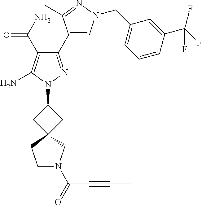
N1=C(C)C(C2=NN(C3CC4(C3)CCN(C(=O)C#CC)C4)C(N)=C2C(N)=O)=CN1CC1=CC=CC(C(F)(F)F)=C1
